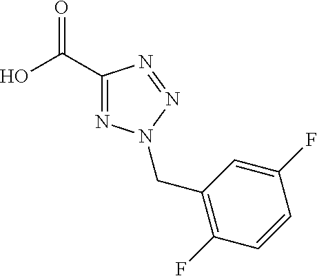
C1(C(O)=O)=NN(CC2=C(F)C=CC(F)=C2)N=N1
